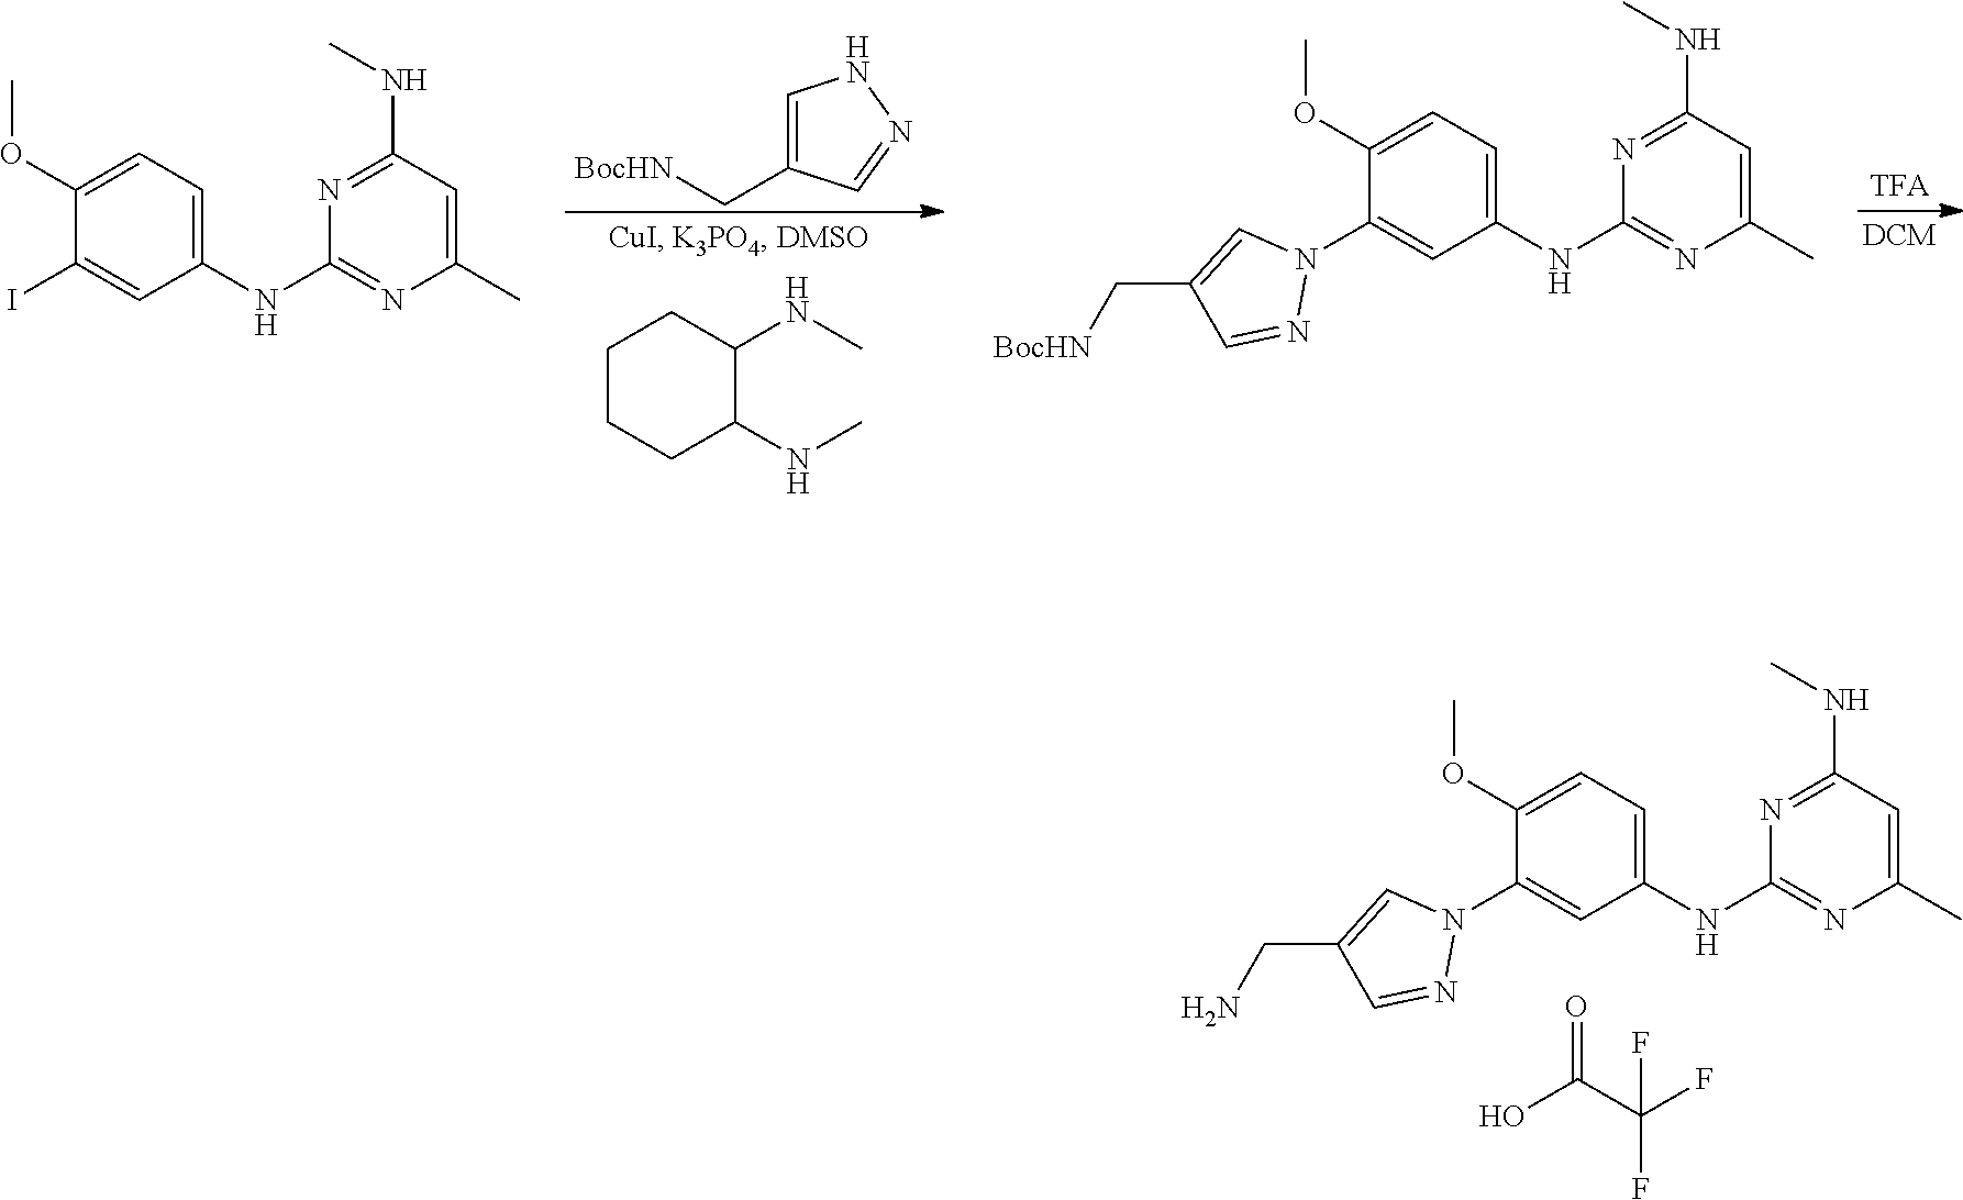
C1(OC)=CC=C(NC2=NC(C)=CC(NC)=N2)C=C1N1C=C(CN)C=N1.OC(C(F)(F)F)=O.C1(OC)=CC=C(NC2=NC(C)=CC(NC)=N2)C=C1I.C1(OC)=CC=C(NC2=NC(C)=CC(NC)=N2)C=C1N1C=C(C[BocHN])C=N1.C1CCC(NC)C(NC)C1.C1=C(C[BocHN])C=NN1
